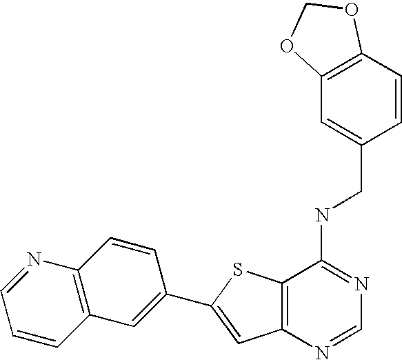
C12=C(N=CN=C1NCC1=CC3=C(C=C1)OCO3)C=C(C1=CC3=C(C=C1)N=CC=C3)S2
